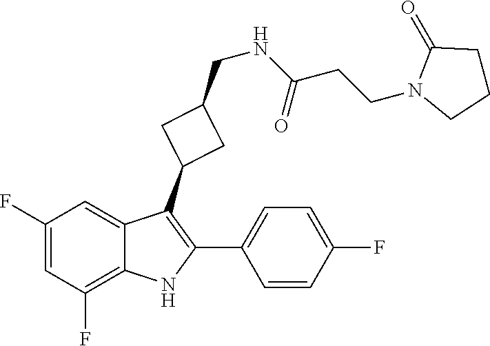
C(CC(=O)NCC1CC(C2=C(C3=CC=C(F)C=C3)NC3=C(F)C=C(F)C=C23)C1)N1CCCC1=O
